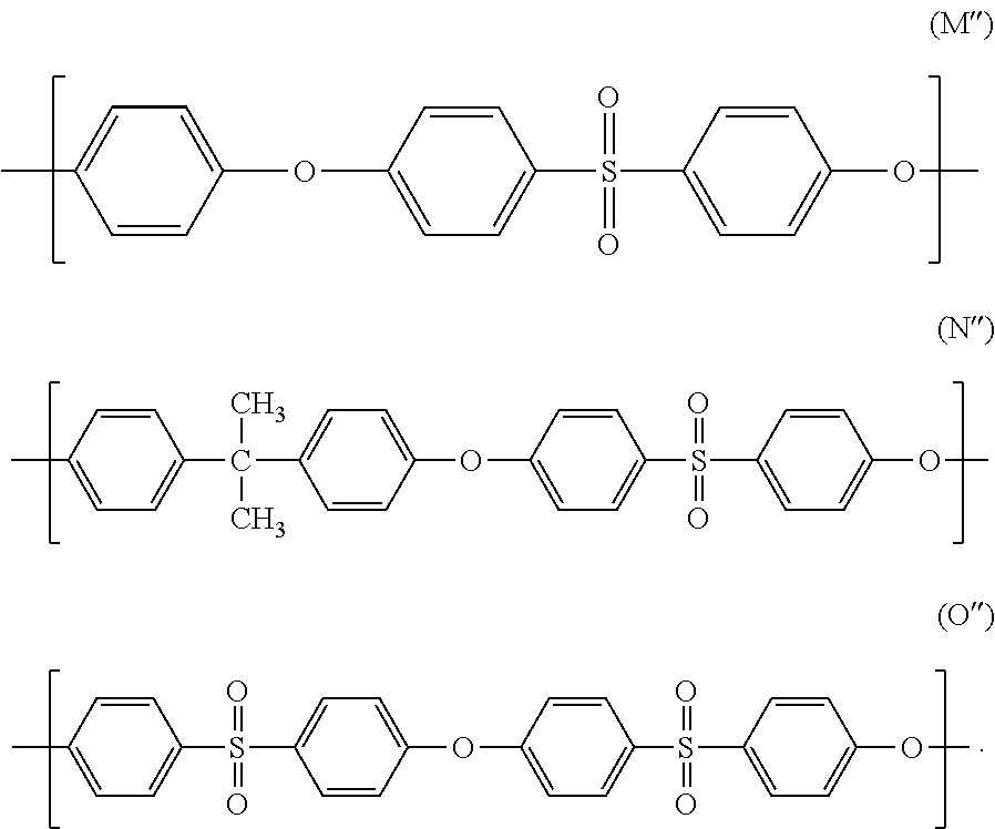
O(C1=CC=C(C(C)(C)C2=CC=C(C)C=C2)C=C1)C1=CC=C(S(=O)(=O)C2=CC=C(OC)C=C2)C=C1.C1(OC2=CC=C(S(=O)(=O)C3=CC=C(OC)C=C3)C=C2)=CC=C(C)C=C1.O(C1=CC=C(S(=O)(=O)C2=CC=C(C)C=C2)C=C1)C1=CC=C(S(=O)(=O)C2=CC=C(OC)C=C2)C=C1
